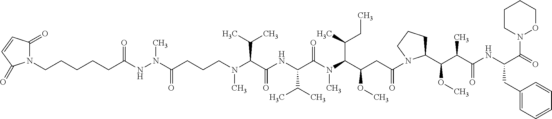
N(C(CCCN(C(C(NC(C(N(C(C(CC(=O)N1C(C(C(C(NC(C(=O)N2OCCCC2)CC2=CC=CC=C2)=O)C)OC)CCC1)OC)C(C)CC)C)=O)C(C)C)=O)C(C)C)C)=O)(C)NC(CCCCCN1C(=O)C=CC1=O)=O
